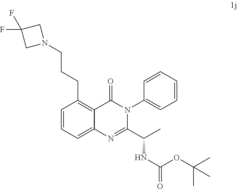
C1=CC=C2C(=C1CCCN1CC(F)(F)C1)C(=O)N(C1=CC=CC=C1)C(C(C)NC(OC(C)(C)C)=O)=N2
